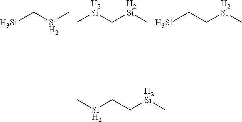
[Si]C[Si]C.C[H2Si]C[H2Si]C.[Si]CC[H2Si]C.C(C[H2Si]C)[Si]C
